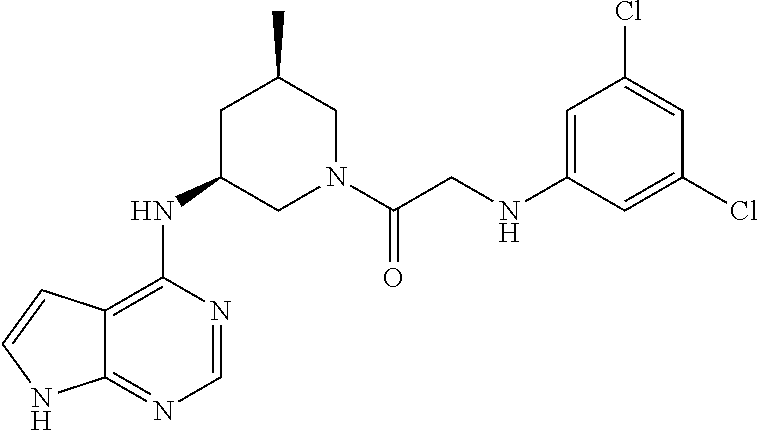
N(C1CN(C(CNC2=CC(Cl)=CC(Cl)=C2)=O)CC(C)C1)C1=C2C(=NC=N1)NC=C2
